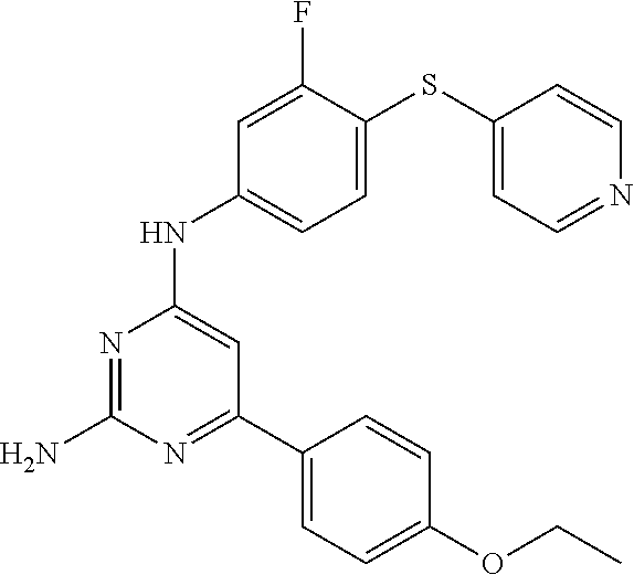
NC1=NC(NC2=CC=C(SC3=CC=NC=C3)C(F)=C2)=CC(C2=CC=C(OCC)C=C2)=N1
